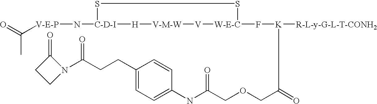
[V-E-P](N[C-D-I]1SS[W-E-C](F[K]([R-L-y-G-L-T-CONH2])C(COCC(NC2=CC=C(CCC(N3C(=O)CC3)=O)C=C2)=O)=O)[V][V-M-W][H]1)C(=O)C
